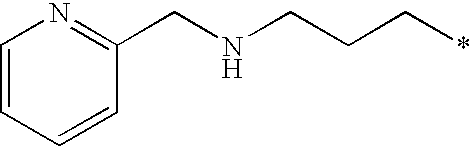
C1=CC=CC(CNCCC*)=N1
